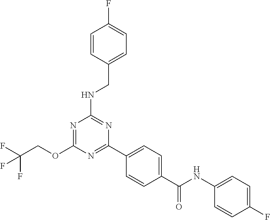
O(C1=NC(NCC2=CC=C(F)C=C2)=NC(C2=CC=C(C(NC3=CC=C(F)C=C3)=O)C=C2)=N1)CC(F)(F)F
